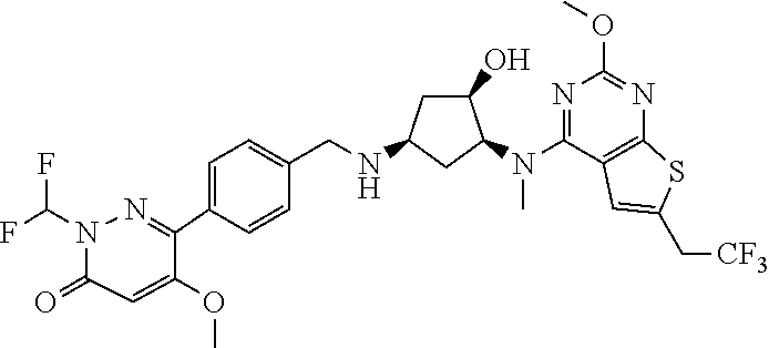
C1(=O)C=C(OC)C(C2=CC=C(CNC3CC(O)C(N(C4=NC(OC)=NC5=C4C=C(C[CF3])S5)C)C3)C=C2)=NN1C(F)F
